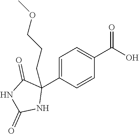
C1=C(C2(CCCOC)C(=O)NC(=O)N2)C=CC(C(O)=O)=C1
